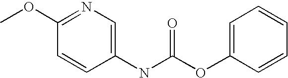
N1=C(OC)C=CC(NC(OC2=CC=CC=C2)=O)=C1
